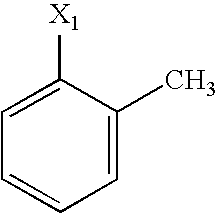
[X1]C1=CC=CC=C1C
